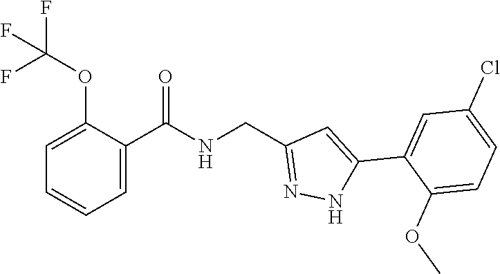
C1=C(C(NCC2=NNC(C3=CC(Cl)=CC=C3OC)=C2)=O)C(OC(F)(F)F)=CC=C1
